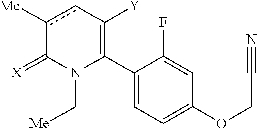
C1(C2=C([Y])cc([Me])C(=[X])N2C[Me])=CC=C(OCC#N)C=C1F
